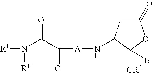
[R1]N(C(C([A]NC1CC(=O)OC1([OR2])B)=O)=O)[R1]
